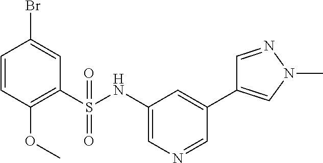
C1=CC(OC)=C(S(NC2=CN=CC(C3=CN(C)N=C3)=C2)(=O)=O)C=C1Br
